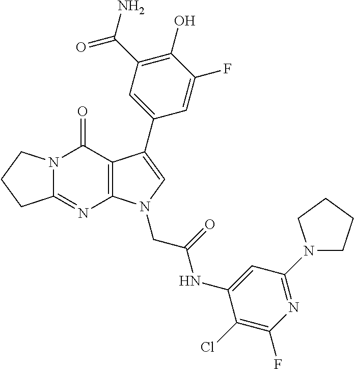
C12=NC3=C(C(=O)N1CCC2)C(C1=CC(C(N)=O)=C(O)C(F)=C1)=CN3CC(=O)NC1=CC(N2CCCC2)=NC(F)=C1Cl
